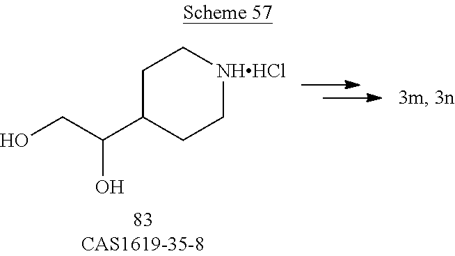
OCC(C1CC[NHHCl]CC1)O
